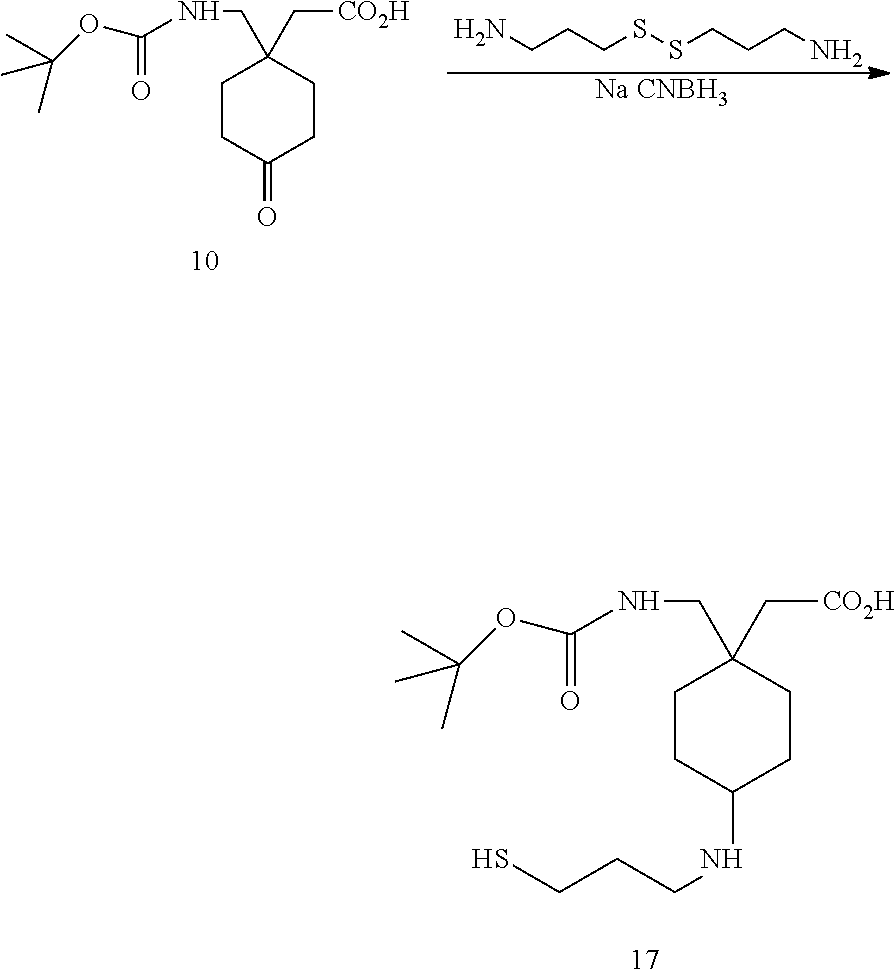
C1CC(NCCCS)CCC1(CNC(OC(C)(C)C)=O)C[CO2H].C1CC(=O)CCC1(CNC(OC(C)(C)C)=O)C[CO2H].[Na CNBH3].C(CSSCCCN)CN
